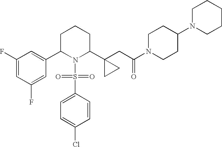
C1C(C2=CC(F)=CC(F)=C2)N(S(=O)(=O)C2=CC=C(Cl)C=C2)C(C2(CC(=O)N3CCC(N4CCCCC4)CC3)CC2)CC1
